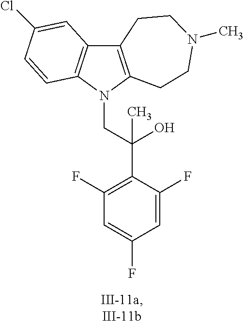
C12=C(N(CC(C3=C(F)C=C(F)C=C3F)(O)C)C3=C1C=C(Cl)C=C3)CCN(C)CC2
